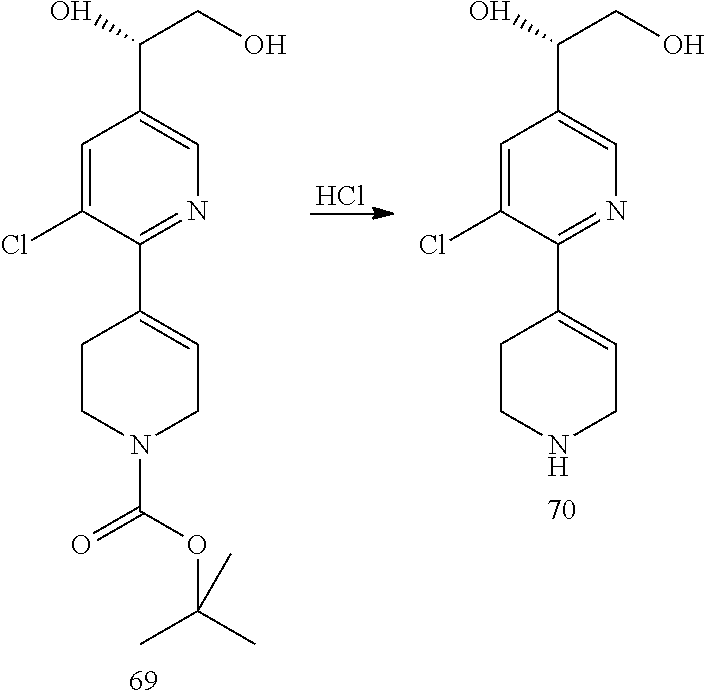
C1=C(Cl)C(C2=CCN(C(OC(C)(C)C)=O)CC2)=NC=C1C(O)CO.C1=C(Cl)C(C2=CCNCC2)=NC=C1C(O)CO.Cl
